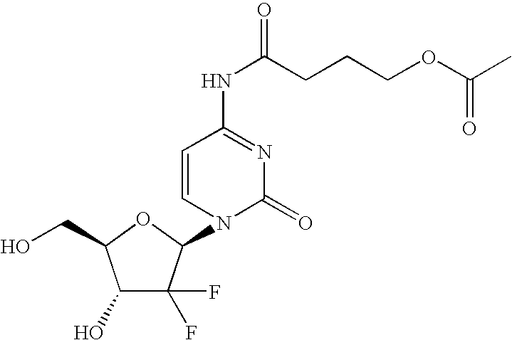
C1(O)C(F)(F)C(N2C(=O)N=C(NC(CCCOC(C)=O)=O)C=C2)OC1CO
